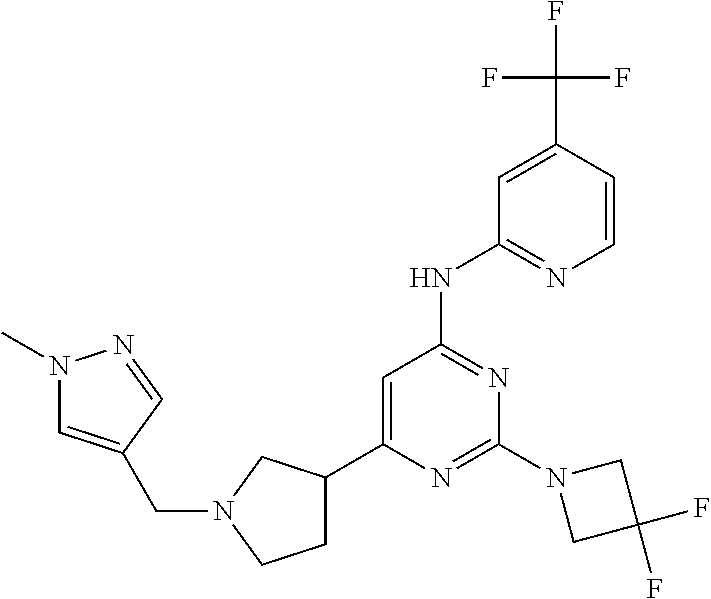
C1=C(C2CCN(CC3=CN(C)N=C3)C2)N=C(N2CC(F)(F)C2)N=C1NC1=NC=CC(C(F)(F)F)=C1
